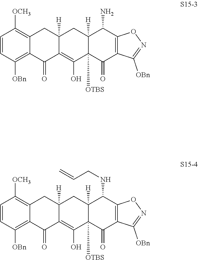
C1=CC([OBn])=C2C(=C1[OCH3])CC1([H])C(=C(O)C3([OTBS])C([H])(C1)C(N)C1=C(C3=O)C([OBn])=NO1)C2=O.C1=CC([OBn])=C2C(=C1[OCH3])CC1([H])C(=C(O)C3([OTBS])C([H])(C1)C(NCC=C)C1=C(C3=O)C([OBn])=NO1)C2=O
